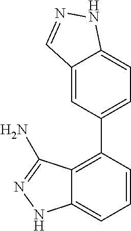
C1(C2=C3C(=CC=C2)NN=C3N)=CC=C2C(=C1)C=NN2
